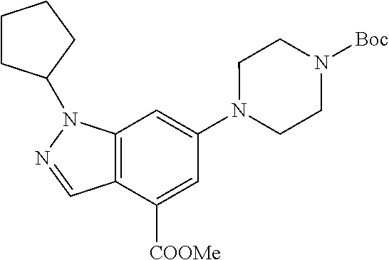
C12=C(C([COOMe])=CC(N3CCN([Boc])CC3)=C1)C=NN2C1CCCC1
